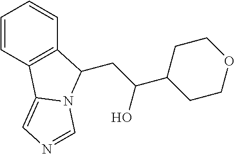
C1=CC2=C(C=C1)C(CC(C1CCOCC1)O)N1C2=CN=C1
